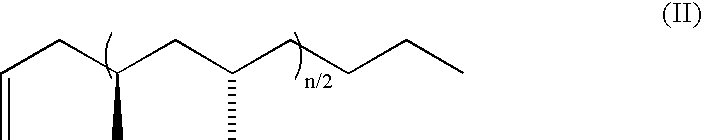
C=CCC(CC(CCCC)C)C
